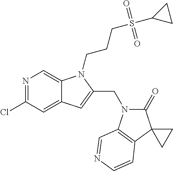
N1=C(Cl)C=C2C(=C1)N(CCCS(C1CC1)(=O)=O)C(CN1C(=O)C3(C4=C1C=NC=C4)CC3)=C2
